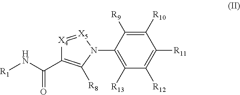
C1(C(N[R1])=O)=C([R8])N(C2=C([R13])C([R12])=C([R11])C([R10])=C2[R9])[X5]=[X4]1
